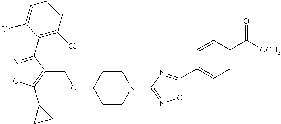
N1=C(C2=C(Cl)C=CC=C2Cl)C(COC2CCN(C3=NOC(C4=CC=C(C([OCH3])=O)C=C4)=N3)CC2)=C(C2CC2)O1
